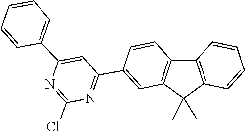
C1=CC=CC2=C1C1=C(C=C(C3=NC(Cl)=NC(C4=CC=CC=C4)=C3)C=C1)C2(C)C
